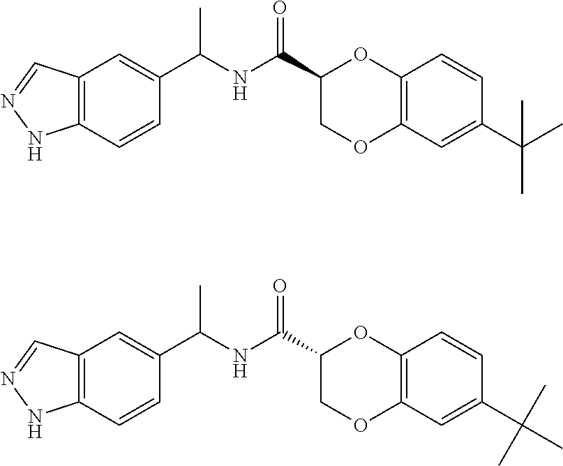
C12=C(C=CC(C(NC(C3COC4=C(O3)C=CC(C(C)(C)C)=C4)=O)C)=C1)NN=C2.C12=C(C=CC(C(NC(C3COC4=C(O3)C=CC(C(C)(C)C)=C4)=O)C)=C1)NN=C2
